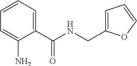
C1=C(N)C(C(NCC2=CC=CO2)=O)=CC=C1
